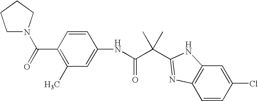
N(C(C(C)(C)C1=NC2=C(C=C(Cl)C=C2)N1)=O)C1=CC(C)=C(C(=O)N2CCCC2)C=C1
